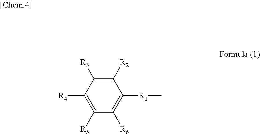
C1([R2])=C([R3])C([R4])=C([R5])C([R6])=C1[R1]C
